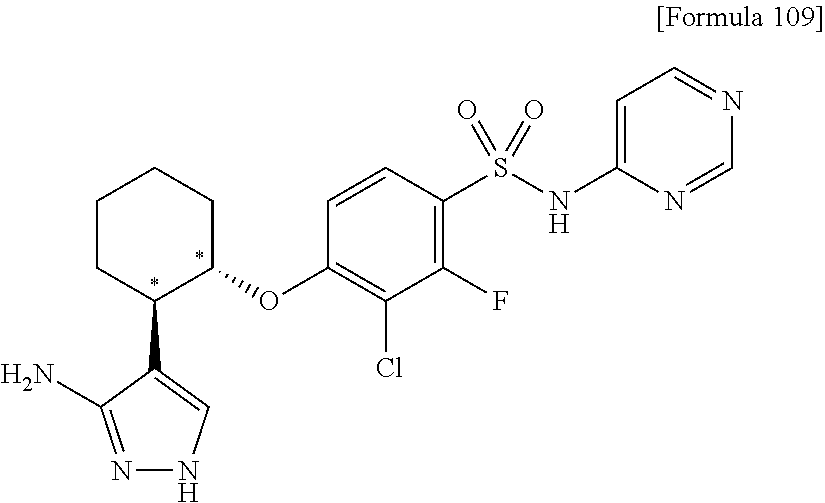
N1=C(N)C(C2C(OC3=C(Cl)C(F)=C(S(NC4=CC=NC=N4)(=O)=O)C=C3)CCCC2)=CN1
